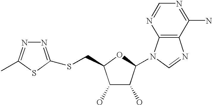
C1(O)C(O)C(N2C3=C(N=C2)C(N)=NC=N3)OC1CSC1=NN=C(C)S1
